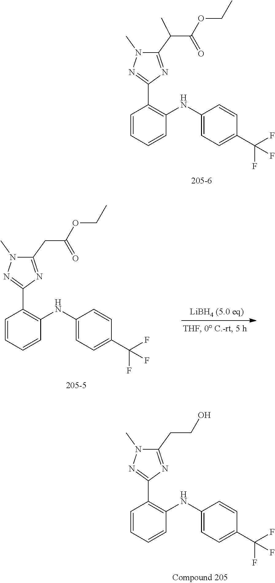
C1=CC=CC(NC2=CC=C(C(F)(F)F)C=C2)=C1C1=NN(C)C(C(C(OCC)=O)C)=N1.C1=CC=CC(NC2=CC=C(C(F)(F)F)C=C2)=C1C1=NN(C)C(CCO)=N1.C1=CC=CC(NC2=CC=C(C(F)(F)F)C=C2)=C1C1=NN(C)C(CC(OCC)=O)=N1
